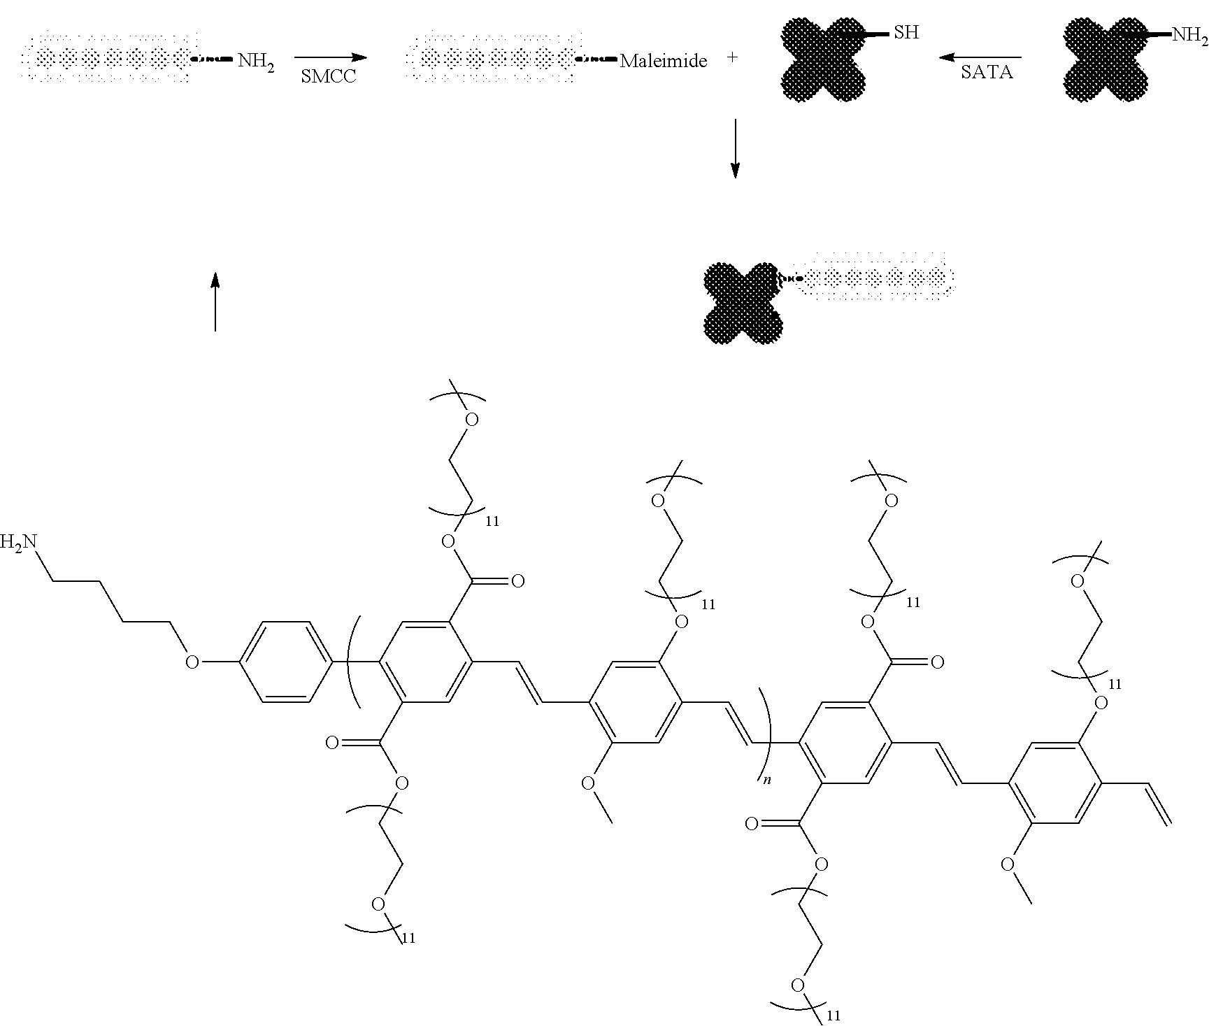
N.[Maleimide].S.N.[SATA].C1=CC(C2=C(C(OCCOC)=O)C=C(C=CC3=C(OC)C=C(C=CC4=C(C(OCCOC)=O)C=C(C=CC5=C(OC)C=C(C=C)C(OCCOC)=C5)C(C(OCCOC)=O)=C4)C(OCCOC)=C3)C(C(OCCOC)=O)=C2)=CC=C1OCCCCN
